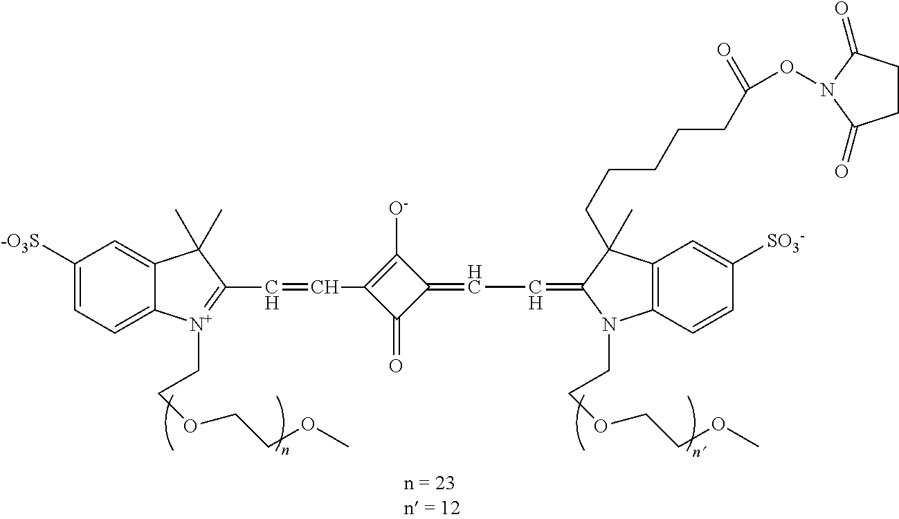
C1([-O3S])=CC=C2C(=C1)C(C)(C)C(C=CC1=C([O-])C(=CC=C3C(C)(CCCCCC(ON4C(=O)CCC4=O)=O)C4=C(C=CC([SO3-])=C4)N3CCOCCOC)C1=O)=[N+]2CCOCCOC
